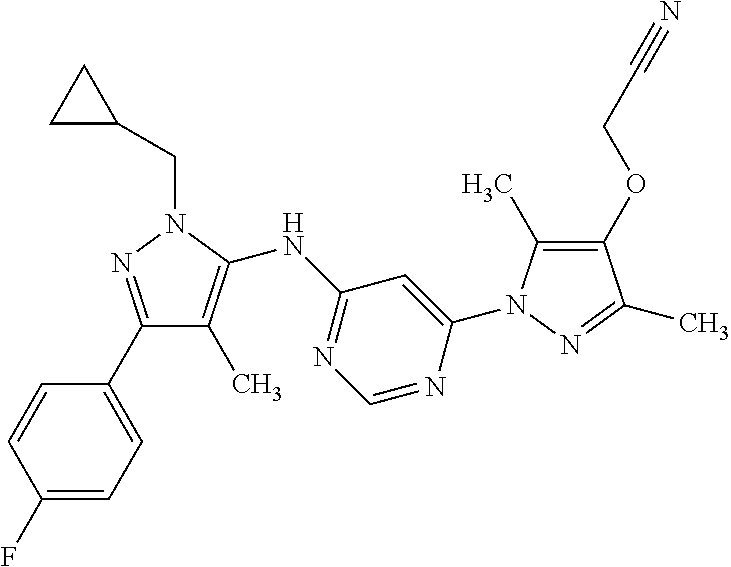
C1(F)=CC=C(C2=NN(CC3CC3)C(NC3=NC=NC(N4C(C)=C(OCC#N)C(C)=N4)=C3)=C2C)C=C1
